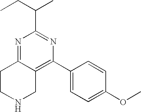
N1=C2C(=C(C3=CC=C(OC)C=C3)N=C1C(CC)C)CNCC2
